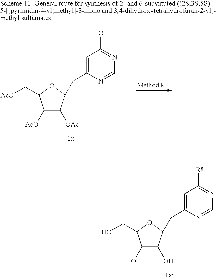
C1([AcO])C([OAc])C(CC2=CC(Cl)=NC=N2)OC1C[AcO].C1(O)C(O)C(CC2=CC([Rg])=NC=N2)OC1CO
